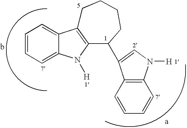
C1=CC=C2C(=C1)C1=C(N2[H])C(C2=CN([H])C3=C2C=CC=C3)CCCC1
